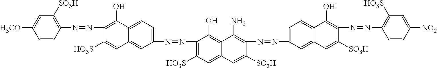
C1=CC(N=NC2=C(O)C3=CC=C(N=NC4=C([HO3S])C=C5C(=C4O)C(N)=C(N=NC4=CC=C6C(=C4)C=C([SO3H])C(N=NC4=C([HO3S])C=C([NO2])C=C4)=C6O)C([SO3H])=C5)C=C3C=C2[HO3S])=C([SO3H])C=C1[H3CO]
